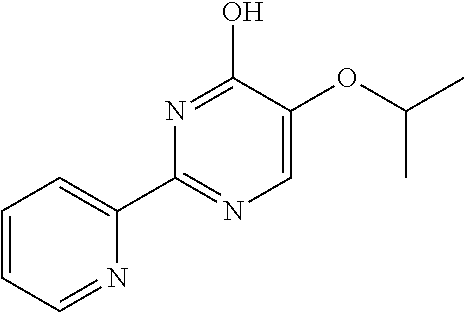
N1=C(O)C(OC(C)C)=CN=C1C1=CC=CC=N1
